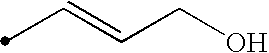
C(=CCO)C
